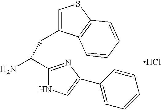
Cl.C1=C(CC(N)C2=NC(C3=CC=CC=C3)=CN2)C2=C(S1)C=CC=C2
